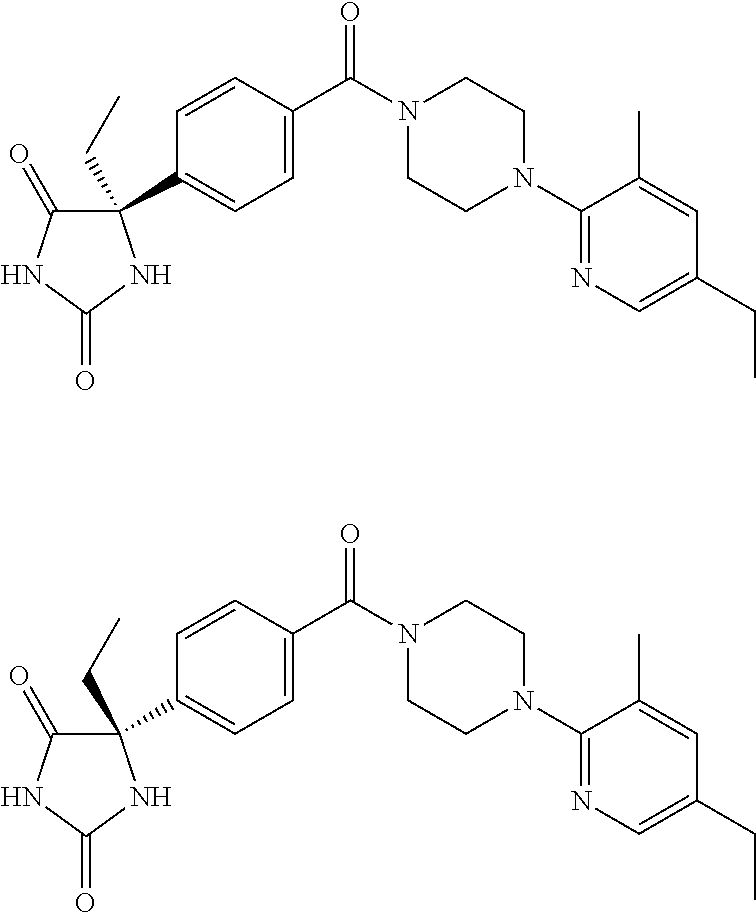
C1(C2=CC=C(C(N3CCN(C4=NC=C(CC)C=C4C)CC3)=O)C=C2)(CC)C(=O)NC(=O)N1.C1(C2=CC=C(C(N3CCN(C4=NC=C(CC)C=C4C)CC3)=O)C=C2)(CC)C(=O)NC(=O)N1
